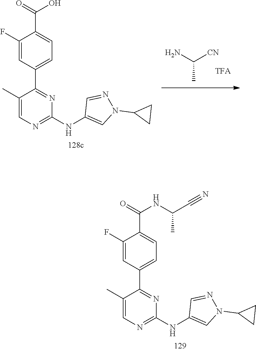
C1(NC2=CN(C3CC3)N=C2)=NC=C(C)C(C2=CC=C(C(=O)O)C(F)=C2)=N1.C(C)(N)[CN].C1(NC2=CN(C3CC3)N=C2)=NC=C(C)C(C2=CC=C(C(=O)NC(C)C#N)C(F)=C2)=N1
